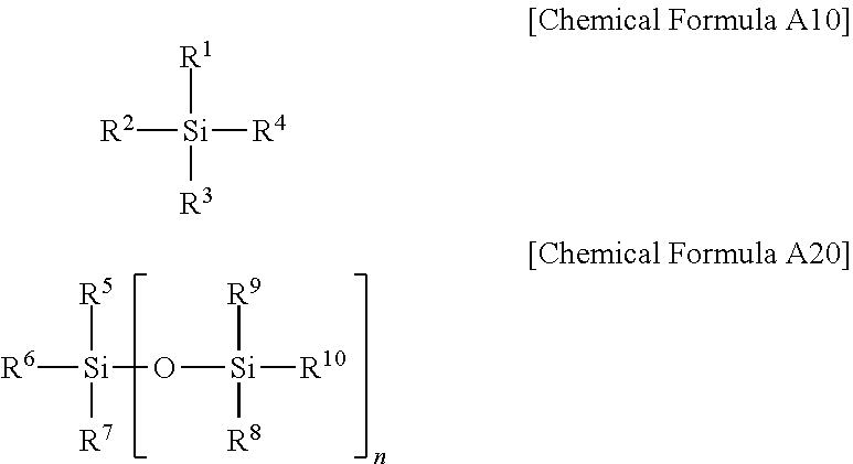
[R9][Si]([R8])([R10])O[Si]([R6])([R5])[R7].[R1][Si]([R3])([R4])[R2]
